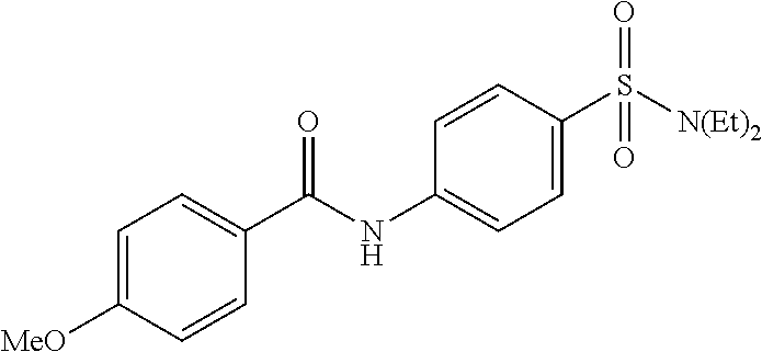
C1=CC(S([N(Et)2])(=O)=O)=CC=C1NC(=O)C1=CC=C([MeO])C=C1
